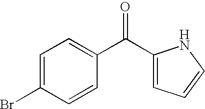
C1(C(C2=CC=CN2)=O)=CC=C(Br)C=C1
